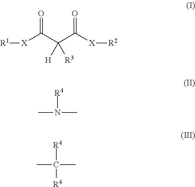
[R1][X]C(C(C([X][R2])=O)([R3])[H])=O.[R4]N(C)C.[R4]C(C)(C)[R4]
